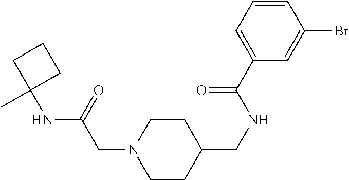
CC1(NC(CN2CCC(CNC(C3=CC=CC(Br)=C3)=O)CC2)=O)CCC1
